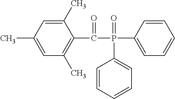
C1(P(C(C2=C(C)C=C(C)C=C2C)=O)(=O)C2=CC=CC=C2)=CC=CC=C1
